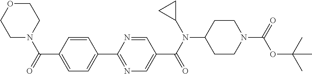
C1(C(=O)N2CCOCC2)=CC=C(C2=NC=C(C(N(C3CC3)C3CCN(C(=O)OC(C)(C)C)CC3)=O)C=N2)C=C1
